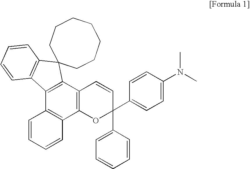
C12=C(C3=C(C4=C1C=CC=C4)C1=C(C34CCCCCCC4)C=CC=C1)C=CC(C1=CC=CC=C1)(C1=CC=C(N(C)C)C=C1)O2
